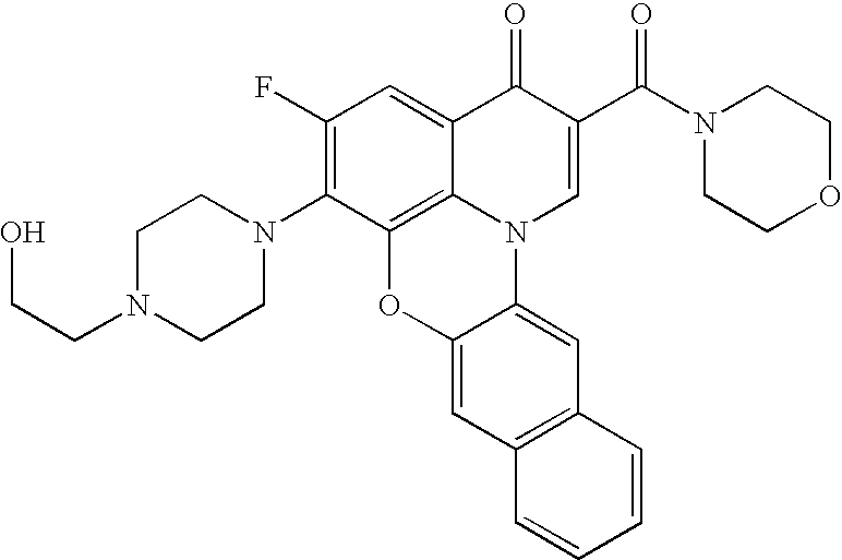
C12=C3C(=CC(F)=C1N1CCN(CCO)CC1)C(=O)C(C(N1CCOCC1)=O)=CN3C1=CC3=C(C=C1O2)C=CC=C3
